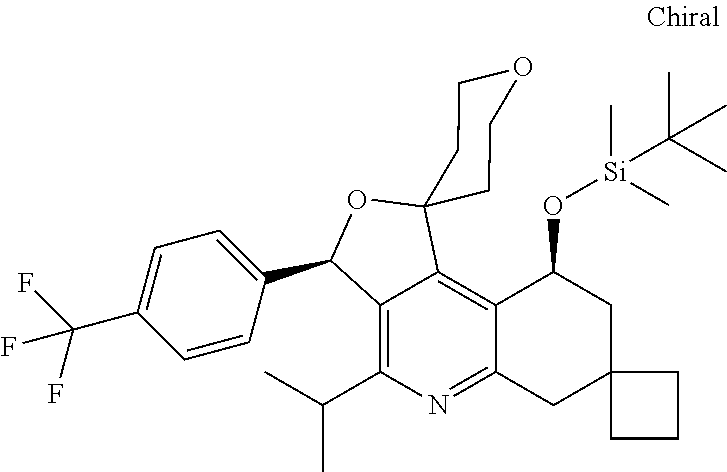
C1=CC(C2C3=C(C(C)C)N=C4C(=C3C3(O2)CCOCC3)C(O[Si](C)(C(C)(C)C)C)CC2(C4)CCC2)=CC=C1C(F)(F)F
